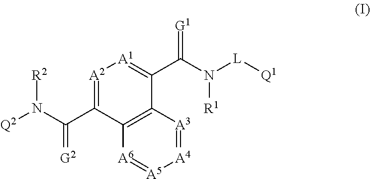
C12=C([A6]=[A5][A4]=[A3]1)C(C(N([Q2])[R2])=[G2])=[A2][A1]=C2C(N([L][Q1])[R1])=[G1]
